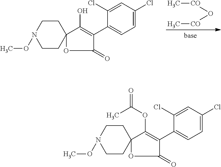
[CO](O[CO]C)C.N1(OC)CCC2(CC1)OC(=O)C(C1=CC=C(Cl)C=C1Cl)=C2O.N1(OC)CCC2(CC1)OC(=O)C(C1=CC=C(Cl)C=C1Cl)=C2OC(=O)C
